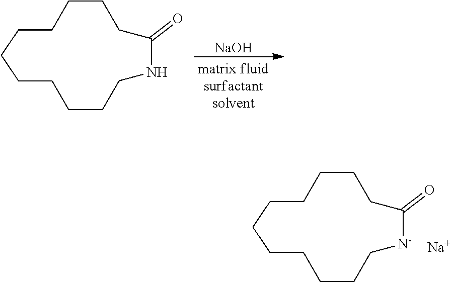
[NaOH].C1CCCC(=O)NCCCCCCC1.C1CCCC(=O)[N-]CCCCCCC1.[Na]
